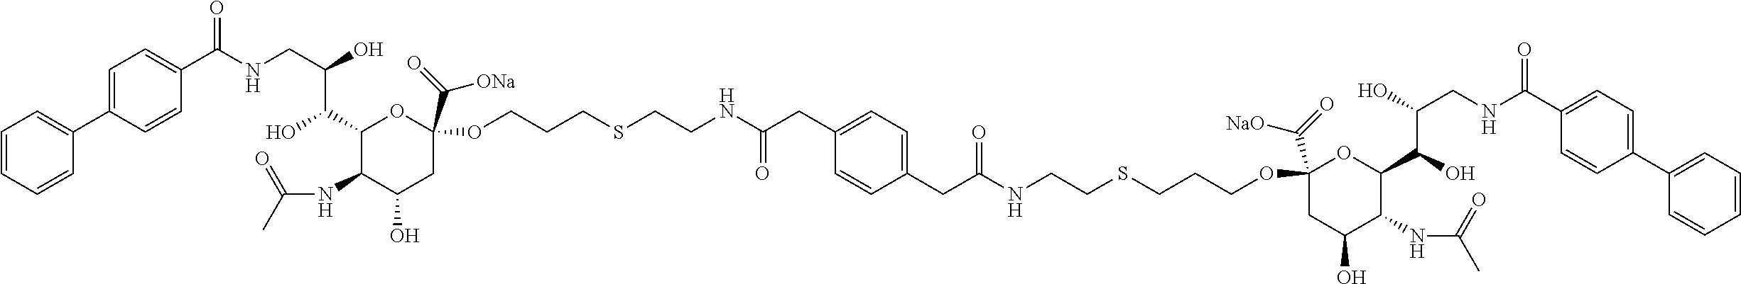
C1=CC=CC(C2=CC=C(C(NCC(O)C(C3C(NC(C)=O)C(O)CC(C(=O)[ONa])(OCCCSCCNC(CC4=CC=C(CC(NCCSCCCOC5(C(=O)[NaO])CC(O)C(NC(C)=O)C(C(O)C(O)CNC(C6=CC=C(C7=CC=CC=C7)C=C6)=O)O5)=O)C=C4)=O)O3)O)=O)C=C2)=C1
